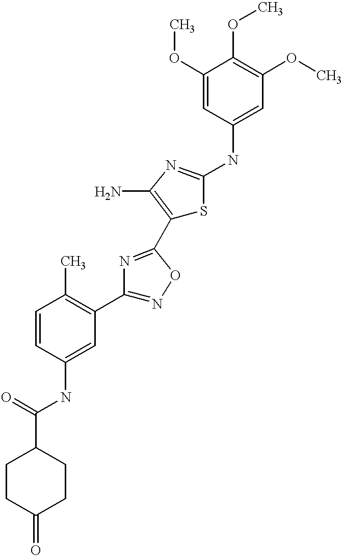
C1(C(=O)NC2=CC(C3=NOC(C4=C(N)N=C(NC5=CC(OC)=C(OC)C(OC)=C5)S4)=N3)=C(C)C=C2)CCC(=O)CC1
